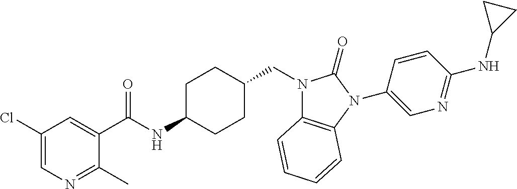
C1(Cl)=CN=C(C)C(C(NC2CCC(CN3C4=C(N(C5=CN=C(NC6CC6)C=C5)C3=O)C=CC=C4)CC2)=O)=C1
